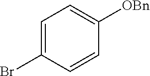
C1=C(Br)C=CC([OBn])=C1
